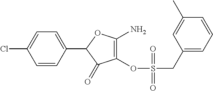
C1(C2=CC=C(Cl)C=C2)C(=O)C(OS(CC2=CC=CC(C)=C2)(=O)=O)=C(N)O1
